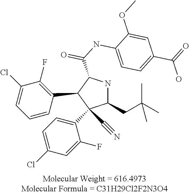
C1(CC(C)(C)C)NC(C(NC2=CC=C(C(=O)O)C=C2OC)=O)C(C2=C(F)C(Cl)=CC=C2)C1(C1=CC=C(Cl)C=C1F)C#N
